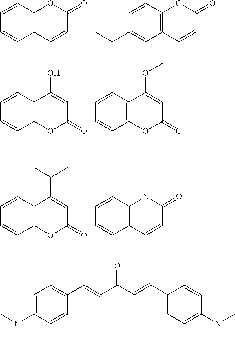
C12=C(C=CC=C1)OC(=O)C=C2.C12=C(C=CC(CC)=C1)OC(=O)C=C2.C12=C(C=CC=C1)C(O)=CC(=O)O2.C12=C(C=CC=C1)C(OC)=CC(=O)O2.C12=C(C=CC=C1)C(C(C)C)=CC(=O)O2.C12=C(C=CC=C1)N(C)C(=O)C=C2.C1=C(N(C)C)C=CC(C=CC(C=CC2=CC=C(N(C)C)C=C2)=O)=C1
